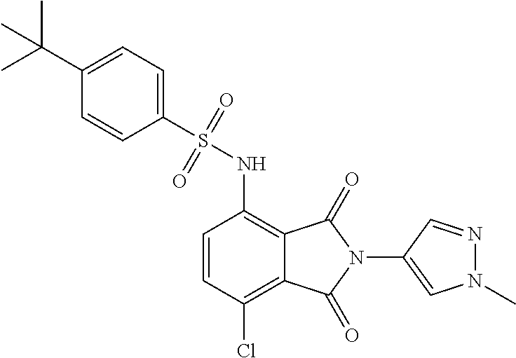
C1(C(C)(C)C)=CC=C(S(=O)(=O)NC2=C3C(=C(Cl)C=C2)C(=O)N(C2=CN(C)N=C2)C3=O)C=C1
